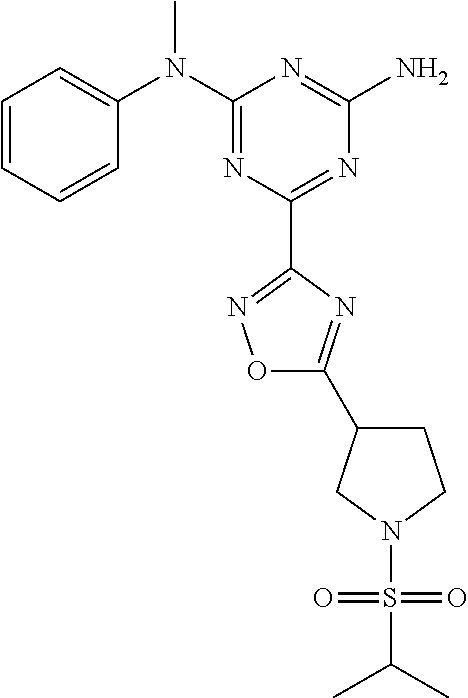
C1=CC=CC(N(C2=NC(C3=NOC(C4CCN(S(C(C)C)(=O)=O)C4)=N3)=NC(N)=N2)C)=C1
